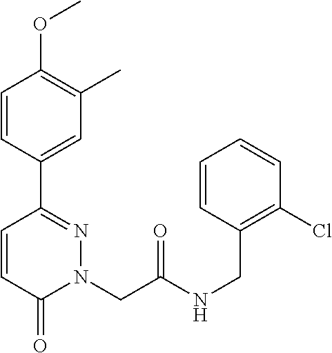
C1=CC(C2=NN(CC(NCC3=C(Cl)C=CC=C3)=O)C(=O)C=C2)=CC(C)=C1OC
